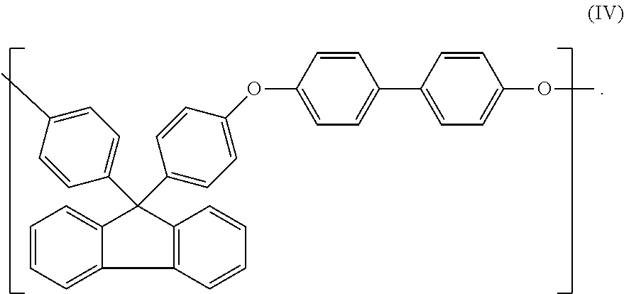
C1=CC=C2C(=C1)C(C1=CC=C(C)C=C1)(C1=CC=C(OC3=CC=C(C4=CC=C(OC)C=C4)C=C3)C=C1)C1=C2C=CC=C1
